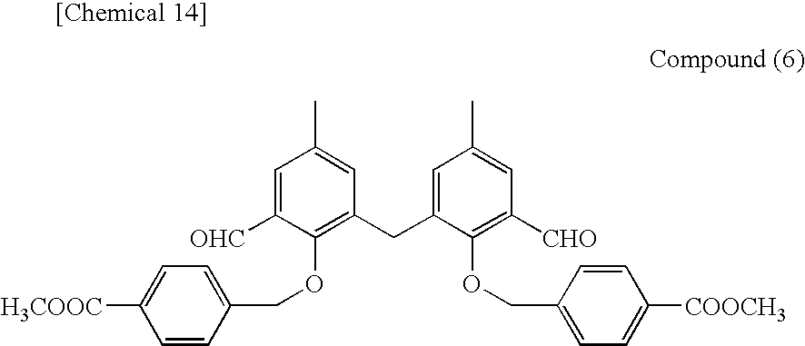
C1=CC(COC2=C(CC3=CC(C)=CC([CHO])=C3OCC3=CC=C([COOCH3])C=C3)C=C(C)C=C2[OHC])=CC=C1[H3COOC]
